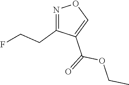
N1=C(CCF)C(C(OCC)=O)=CO1
